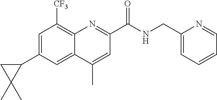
C12=C([CF3])C=C(C3CC3(C)C)C=C1C(C)=CC(C(NCC1=CC=CC=N1)=O)=N2
